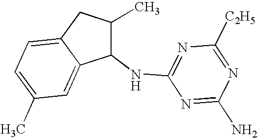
C1(NC2=NC([C2H5])=NC(N)=N2)C(C)CC2=CC=C(C)C=C12
